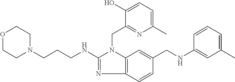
O1CCN(CCCNC2=NC3=C(N2CC2=NC(C)=CC=C2O)C=C(CNC2=CC(C)=CC=C2)C=C3)CC1
